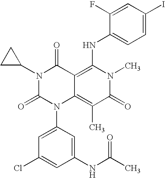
C1(NC(C)=O)=CC(N2C3=C(C)C(=O)N(C)C(NC4=CC=C(I)C=C4F)=C3C(=O)N(C3CC3)C2=O)=CC(Cl)=C1
